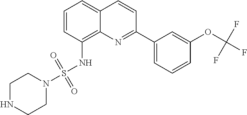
C1=CC(NS(=O)(=O)N2CCNCC2)=C2C(=C1)C=CC(C1=CC=CC(OC(F)(F)F)=C1)=N2
